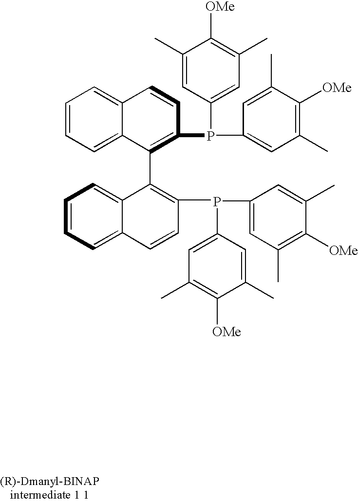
P(C1=CC(C)=C([OMe])C(C)=C1)C1=CC(C)=C([OMe])C(C)=C1.C1(P(C2=CC(C)=C([OMe])C(C)=C2)C2=CC(C)=C([OMe])C(C)=C2)=C(C2=C(C)C=CC3=CC=CC=C23)C2=CC=CC=C2C=C1
